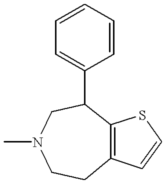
C12=C(C(C3=CC=CC=C3)CN(C)CC1)SC=C2
